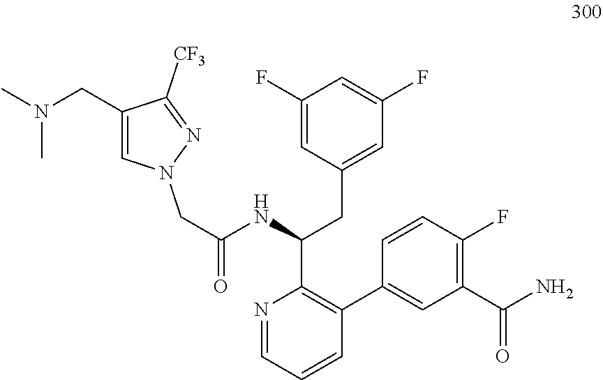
C1(CN(C)C)=CN(CC(NC(CC2=CC(F)=CC(F)=C2)C2=C(C3=CC(C(N)=O)=C(F)C=C3)C=CC=N2)=O)N=C1[CF3]
